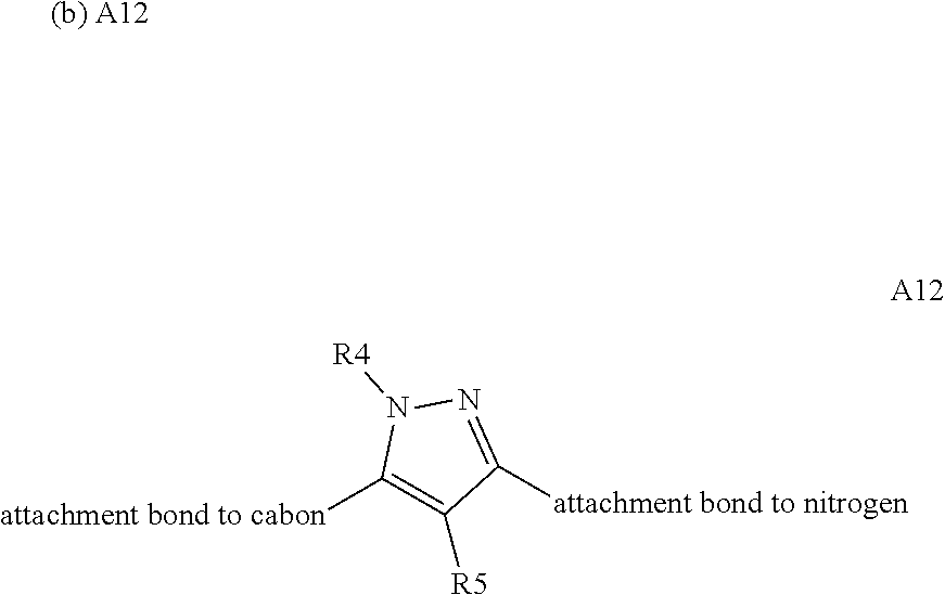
[attachment bond to cabon]C1=C([R5])C([attachment bond to nitrogen])=NN1[R4].[(b) A12]
